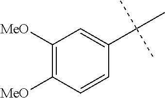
C1([MeO])=C([MeO])C=CC(C(C)(C)C)=C1
